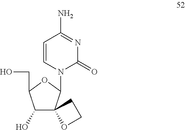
C1=CN(C2OC(CO)C(O)C23OCC3)C(=O)N=C1N
